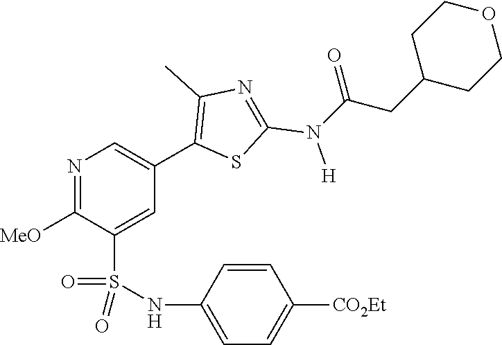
N1=C([MeO])C(S(NC2=CC=C([CO2Et])C=C2)(=O)=O)=CC(C2=C(C)N=C(N([H])C(CC3CCOCC3)=O)S2)=C1
